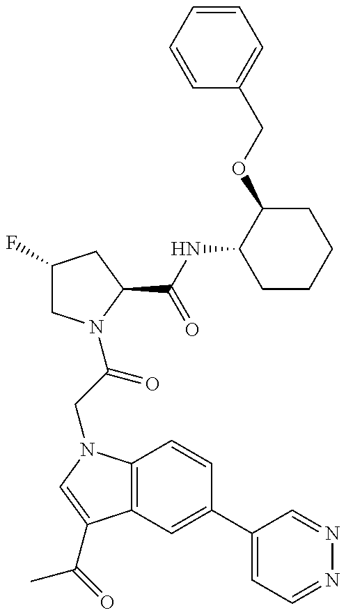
C1(F)CN(C(CN2C3=C(C(C(=O)C)=C2)C=C(C2=CC=NN=C2)C=C3)=O)C(C(NC2CCCCC2OCC2=CC=CC=C2)=O)C1
